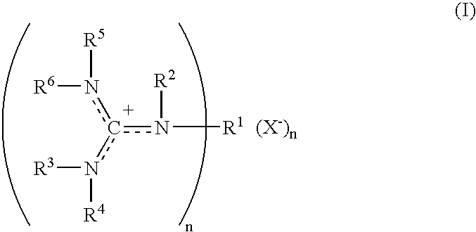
c(n([R2])[R1])(n([R6])[R5])n([R4])[R3]
